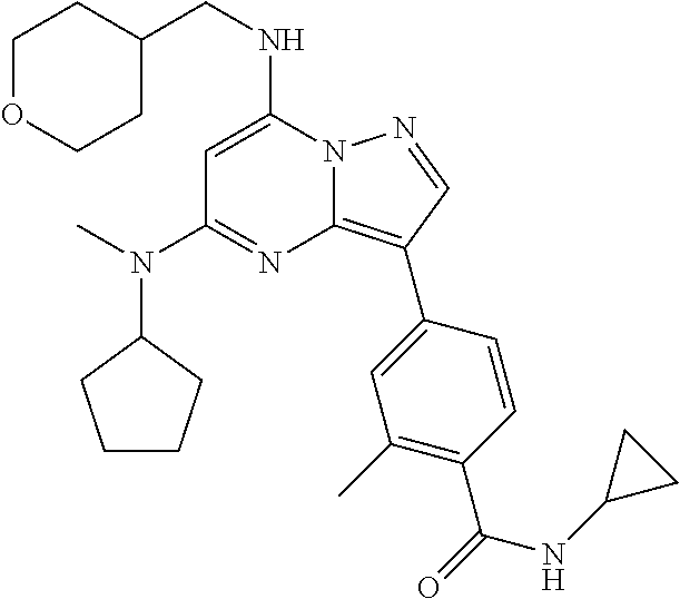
C1OCCC(CNC2=CC(N(C)C3CCCC3)=NC3=C(C4=CC(C)=C(C(=O)NC5CC5)C=C4)C=NN23)C1
